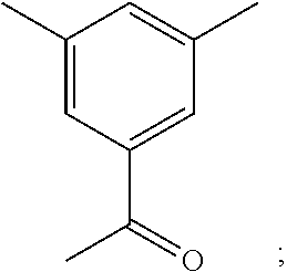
C1(C)=CC(C(=O)C)=CC(C)=C1
